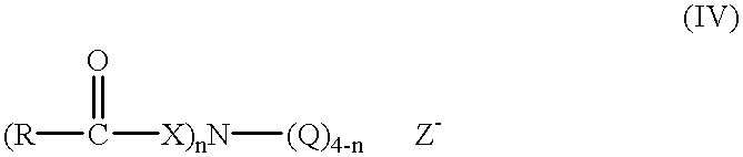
[(R]C([X)nN][(Q)4-n])=O
